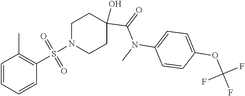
N1(S(=O)(=O)C2=C(C)C=CC=C2)CCC(O)(C(=O)N(C2=CC=C(OC(F)(F)F)C=C2)C)CC1
